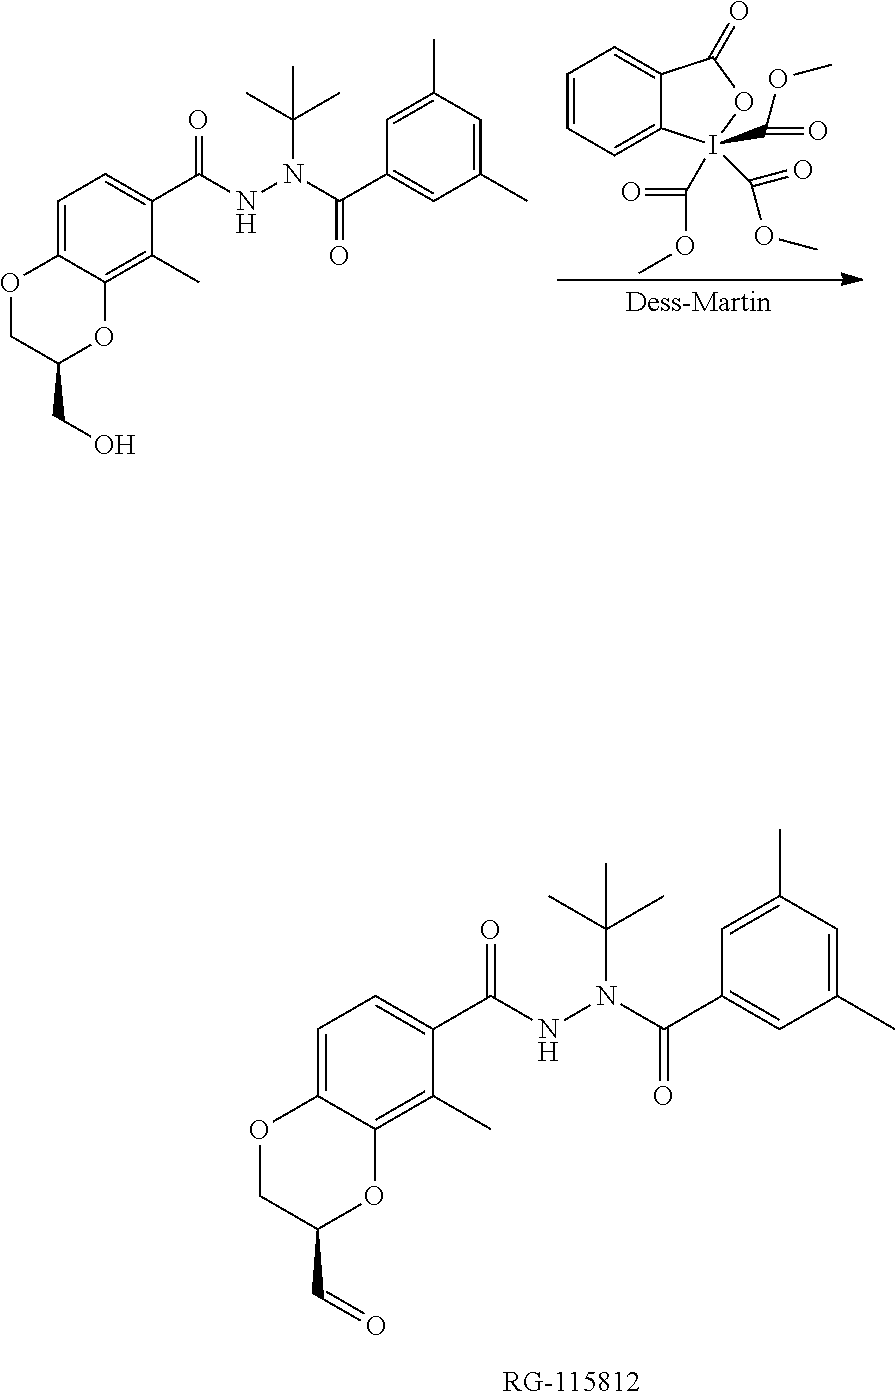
C1=C2C(=C(C)C(C(NN(C(C3=CC(C)=CC(C)=C3)=O)C(C)(C)C)=O)=C1)OC(CO)CO2.C1=CC=C2C(=C1)C(=O)OI2(C(=O)OC)(C(OC)=O)C(OC)=O.C1=C2C(=C(C)C(C(NN(C(C3=CC(C)=CC(C)=C3)=O)C(C)(C)C)=O)=C1)OC(C=O)CO2
